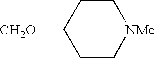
[CH2O]C1CC[NMe]CC1
